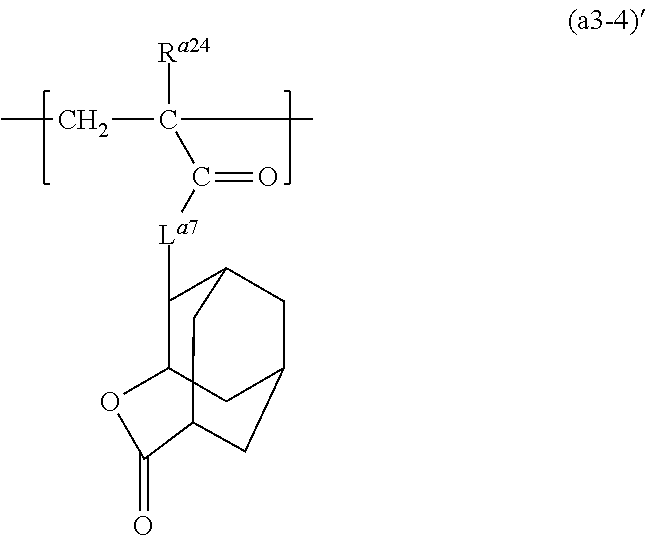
C1([La7]C(C([Ra24])(C)CC)=O)C2CC3CC1CC(C3)C(=O)O2
